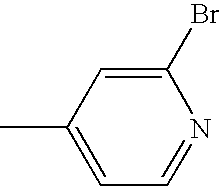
C1(Br)=CC(C)=CC=N1
